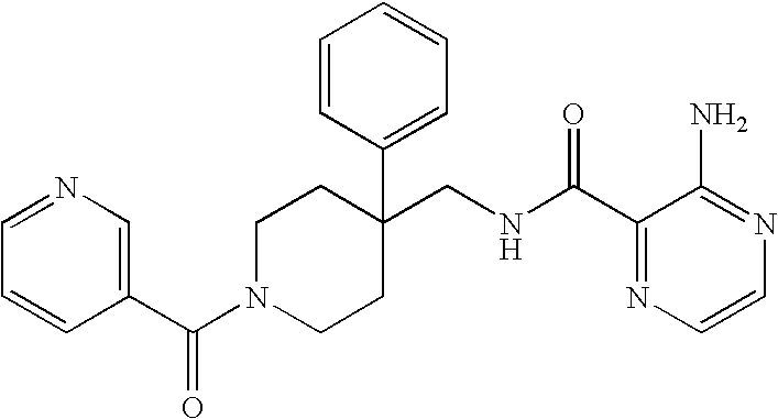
C1(CNC(C2=NC=CN=C2N)=O)(C2=CC=CC=C2)CCN(C(C2=CN=CC=C2)=O)CC1
